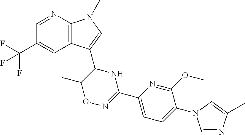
C1=NC2=C(C=C1C(F)(F)F)C(C1NC(C3=CC=C(N4C=NC(C)=C4)C(OC)=N3)=NOC1C)=CN2C
